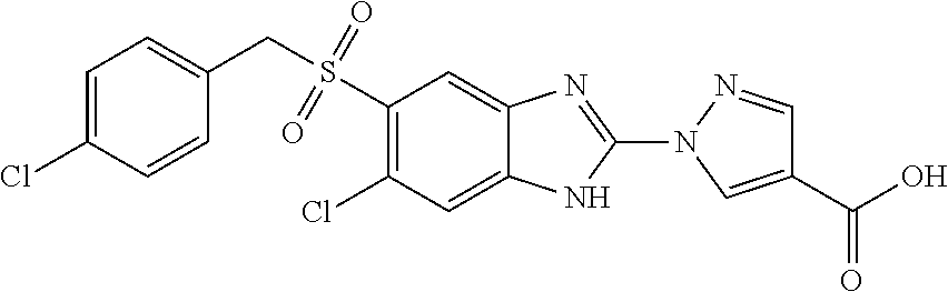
S(C1=C(Cl)C=C2C(=C1)N=C(N1C=C(C(O)=O)C=N1)N2)(CC1=CC=C(Cl)C=C1)(=O)=O
